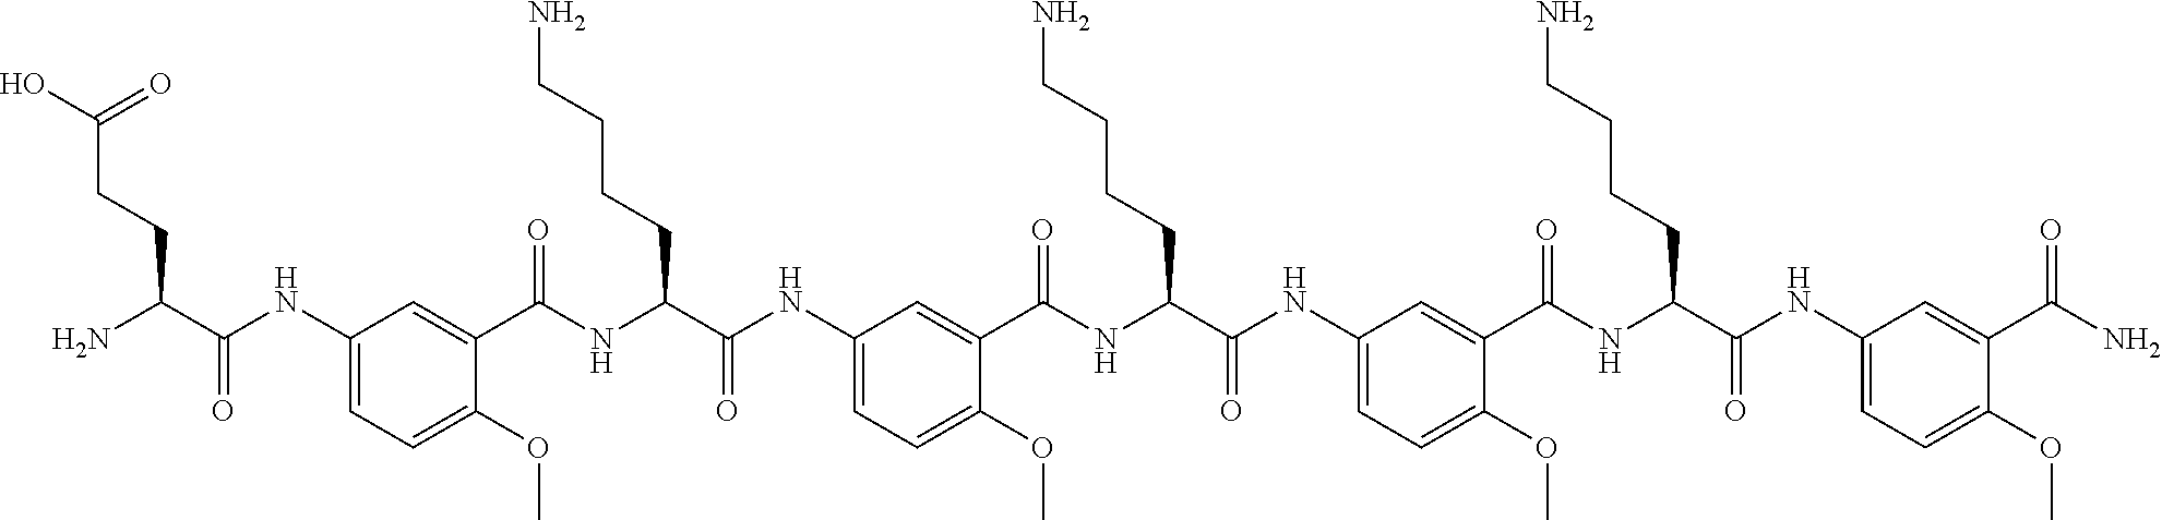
C1(NC(C(N)CCC(O)=O)=O)=CC=C(OC)C(C(NC(C(NC2=CC=C(OC)C(C(NC(C(NC3=CC=C(OC)C(C(NC(C(NC4=CC=C(OC)C(C(N)=O)=C4)=O)CCCCN)=O)=C3)=O)CCCCN)=O)=C2)=O)CCCCN)=O)=C1
